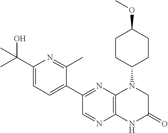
C12=C(N=C(C3=CC=C(C(O)(C)C)N=C3C)C=N1)N(C1CCC(OC)CC1)CC(=O)N2
